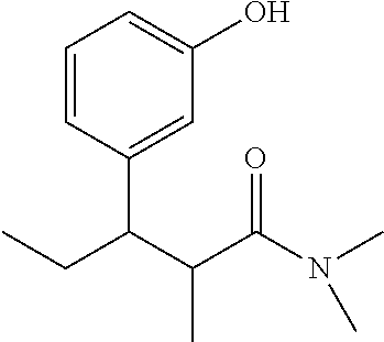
C1=CC(C(C(C(N(C)C)=O)C)CC)=CC(O)=C1
